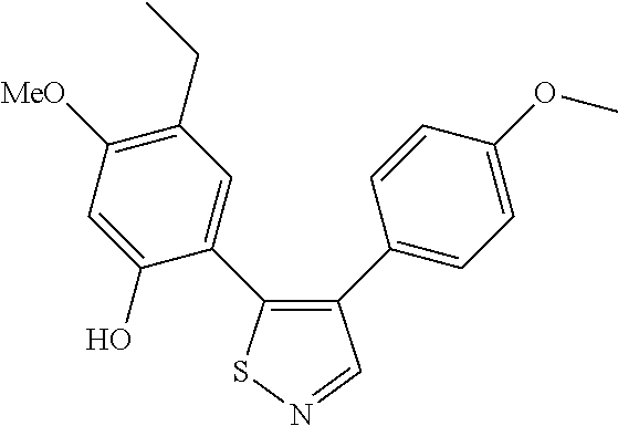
C1=C(O)C(C2=C(C3=CC=C(OC)C=C3)C=NS2)=CC(CC)=C1[MeO]
